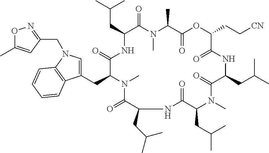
C(C1C(=O)N(C)C(C)C(=O)OC(CC[CN])C(=O)NC(CC(C)C)C(=O)N(C)C(CC(C)C)C(=O)NC(CC(C)C)C(=O)N(C)C(CC2=CN(CC3=NOC(C)=C3)C3=C2C=CC=C3)C(=O)N1)C(C)C
